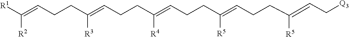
C(=CCCC(=CCCC(=CCCC(=CCCC(=CC[Q3])[R5])[R5])[R4])[R3])([R1])[R2]
